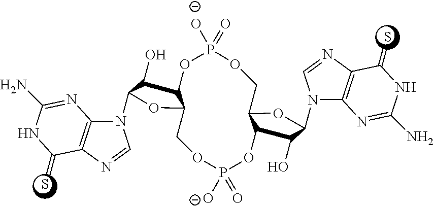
C12=C(N=CN1C1C(O)C3C(O1)COP([O-])(=O)OC1C(O)C(N4C5=C(N=C4)C(=S)NC(N)=N5)OC1COP(=O)([O-])O3)C(=S)NC(N)=N2
